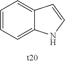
C1=CC=C2C(=C1)C=CN2
